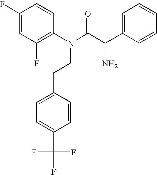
C1(F)=CC(F)=C(N(CCC2=CC=C(C(F)(F)F)C=C2)C(C(C2=CC=CC=C2)N)=O)C=C1
